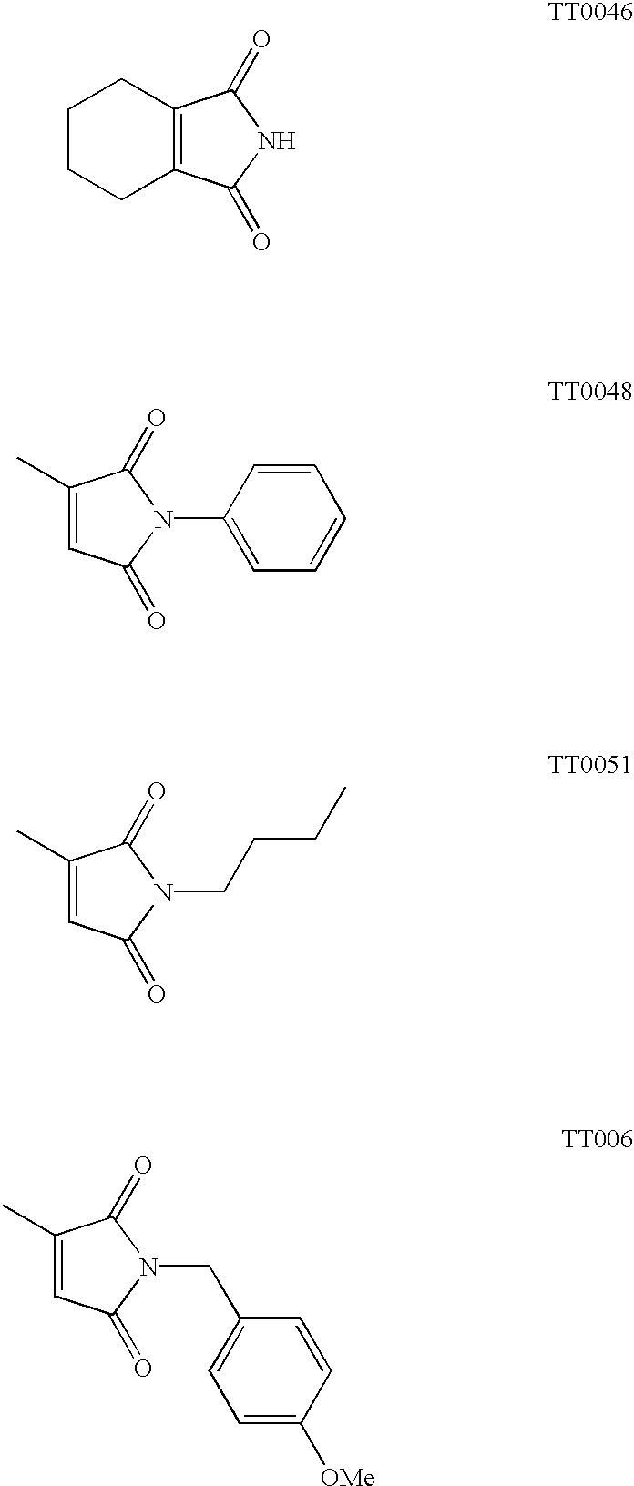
C1CCC2=C(C1)C(=O)NC2=O.C1=C(C)C(=O)N(C2=CC=CC=C2)C1=O.C1=C(C)C(=O)N(CCCC)C1=O.C1=C(C)C(=O)N(CC2=CC=C([OMe])C=C2)C1=O
